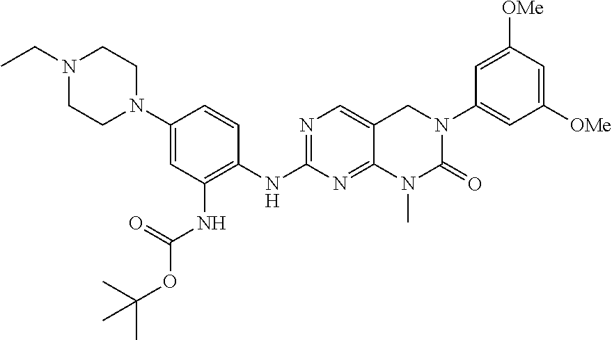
C(C)N1CCN(C2=CC(NC(=O)OC(C)(C)C)=C(NC3=NC=C4C(=N3)N(C)C(=O)N(C3=CC([OMe])=CC([OMe])=C3)C4)C=C2)CC1
